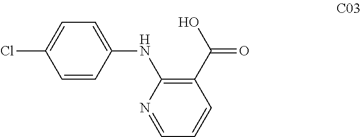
C1=C(Cl)C=CC(NC2=C(C(=O)O)C=CC=N2)=C1
